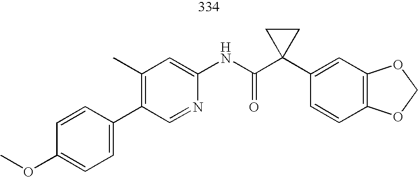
C1(C2=CC=C(OC)C=C2)=C(C)C=C(NC(C2(C3=CC4=C(C=C3)OCO4)CC2)=O)N=C1
